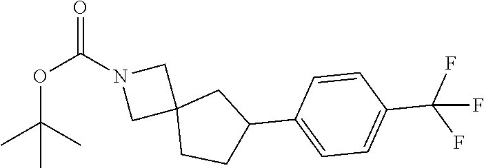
N1(C(OC(C)(C)C)=O)CC2(C1)CCC(C1=CC=C(C(F)(F)F)C=C1)C2
